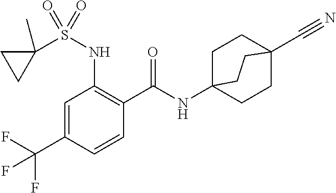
C1=C(C(F)(F)F)C=CC(C(=O)NC23CCC(C#N)(CC2)CC3)=C1NS(C1(C)CC1)(=O)=O
